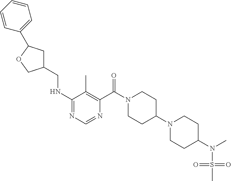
C1(NCC2CC(C3=CC=CC=C3)OC2)=NC=NC(C(N2CCC(N3CCC(N(S(=O)(=O)C)C)CC3)CC2)=O)=C1C
